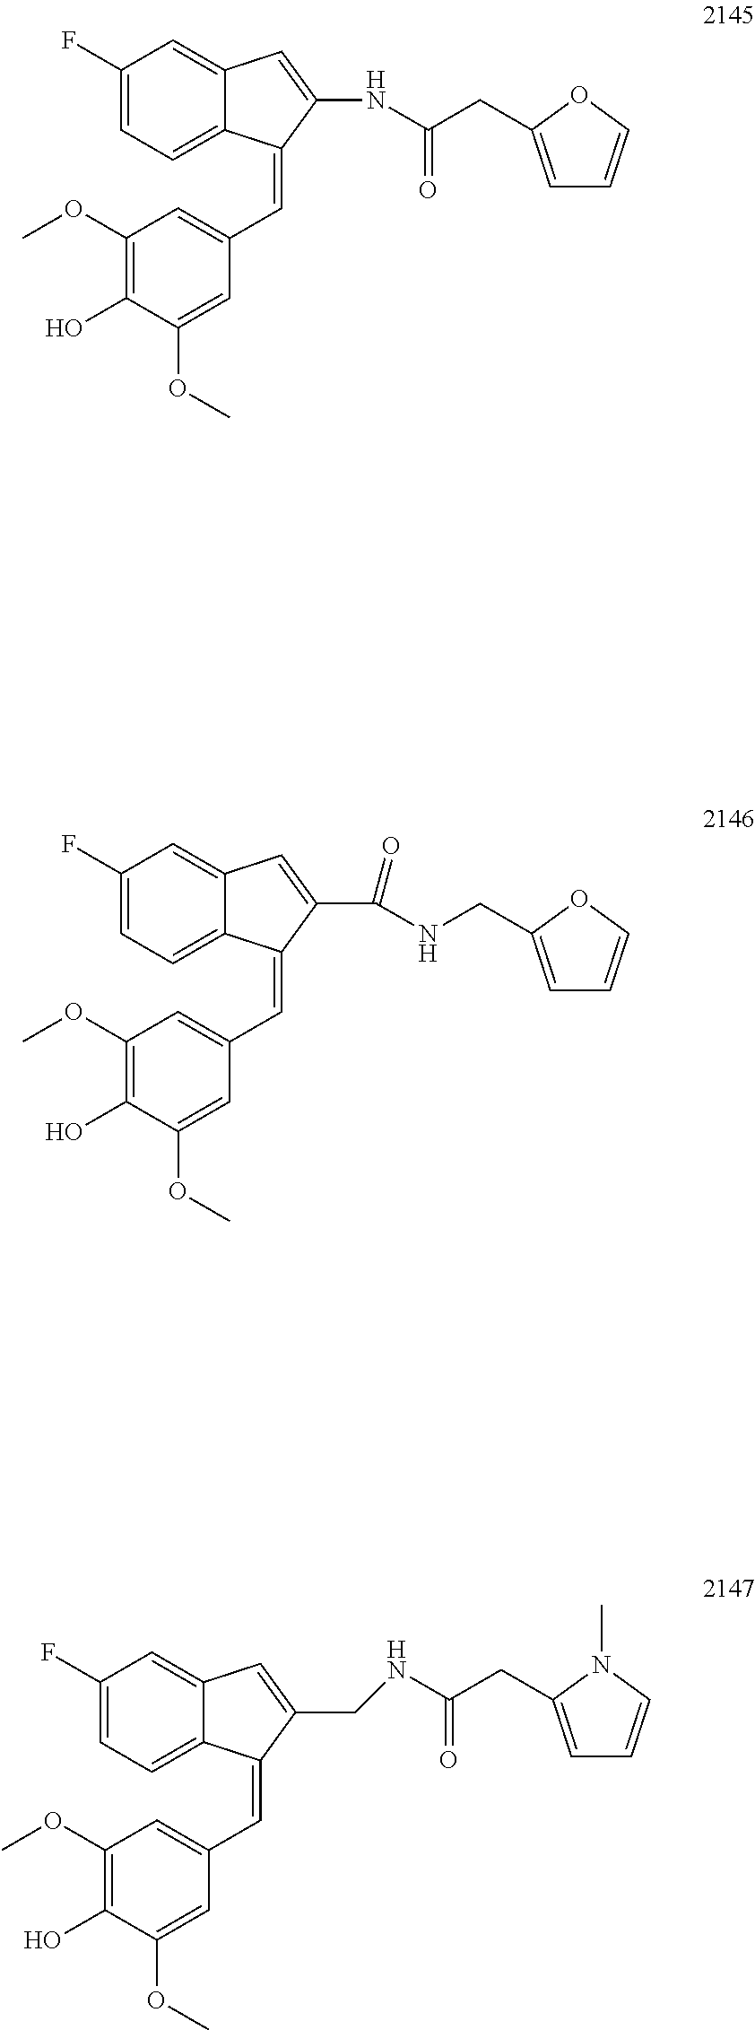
C1(F)=CC=C2C(=C1)C=C(NC(CC1=CC=CO1)=O)C2=CC1=CC(OC)=C(O)C(OC)=C1.C1(F)=CC=C2C(=C1)C=C(CNC(CC1=CC=CN1C)=O)C2=CC1=CC(OC)=C(O)C(OC)=C1.C1(F)=CC=C2C(=C1)C=C(C(NCC1=CC=CO1)=O)C2=CC1=CC(OC)=C(O)C(OC)=C1
